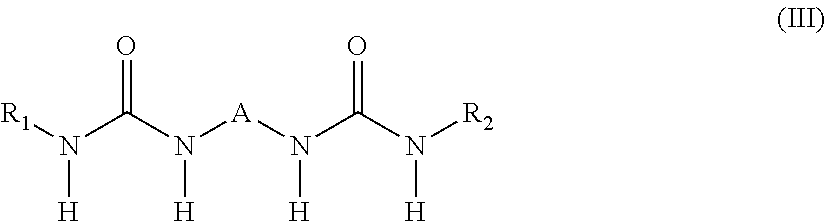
[R1]N(C(N([A]N(C(N([R2])[H])=O)[H])[H])=O)[H]
